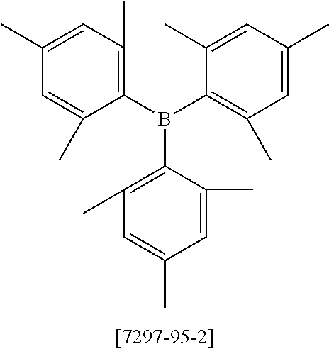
C1=C(C)C(B(C2=C(C)C=C(C)C=C2C)C2=C(C)C=C(C)C=C2C)=C(C)C=C1C
